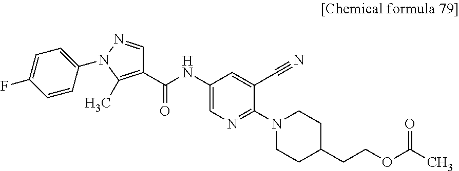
C1(NC(C2=C(C)N(C3=CC=C(F)C=C3)N=C2)=O)=CN=C(N2CCC(CCOC(C)=O)CC2)C(C#N)=C1
